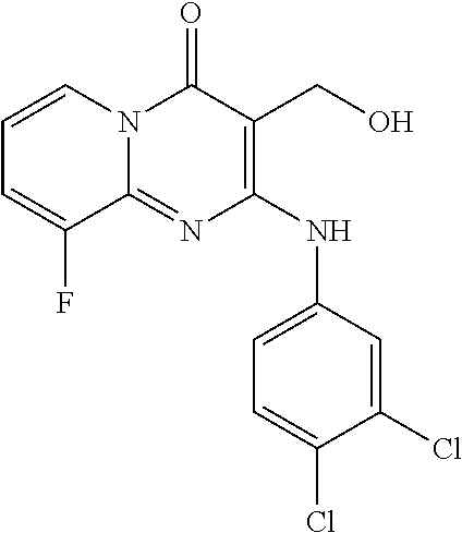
C1=CN2C(=NC(NC3=CC=C(Cl)C(Cl)=C3)=C(CO)C2=O)C(F)=C1
